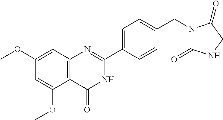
C12=C(C(=O)NC(C3=CC=C(CN4C(=O)NCC4=O)C=C3)=N1)C(OC)=CC(OC)=C2
